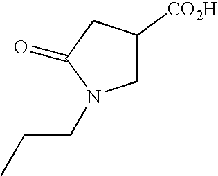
C1C([CO2H])CC(=O)N1CCC
